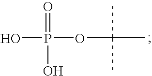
OP(OC(C)(C)C)(=O)O
